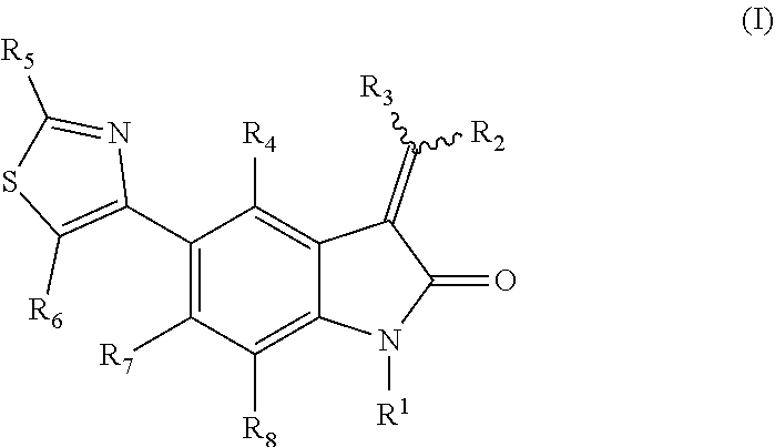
C1(C2=C([R6])SC([R5])=N2)=C([R7])C([R8])=C2C(=C1[R4])C(=C([R3])[R2])C(=O)N2[R1]
